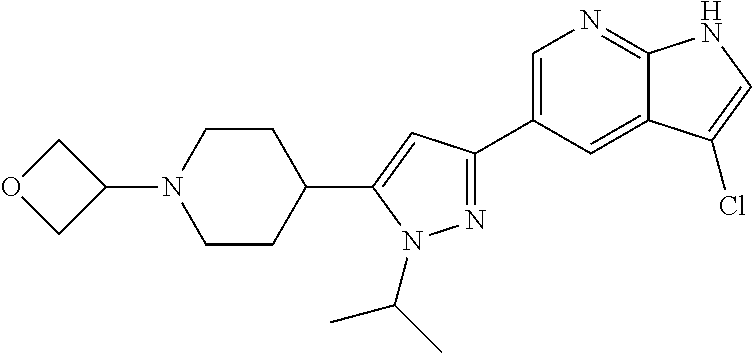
N1=C(C2=CN=C3C(=C2)C(Cl)=CN3)C=C(C2CCN(C3COC3)CC2)N1C(C)C
